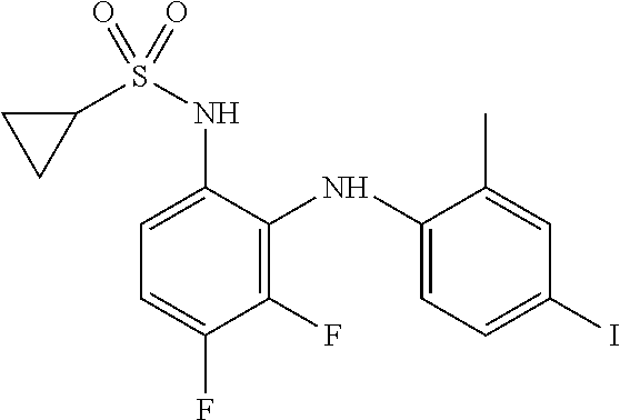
C1=C(NS(C2CC2)(=O)=O)C(NC2=CC=C(I)C=C2C)=C(F)C(F)=C1
